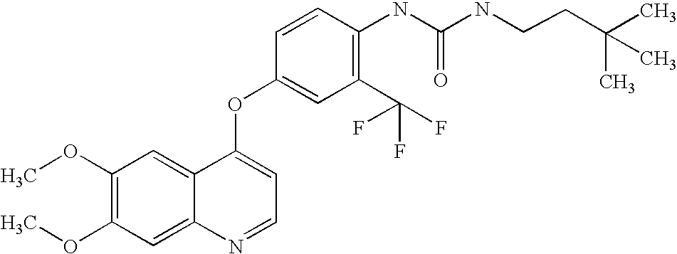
C1=CC(OC2=CC=NC3=CC(OC)=C(OC)C=C23)=CC(C(F)(F)F)=C1NC(=O)NCCC(C)(C)C
